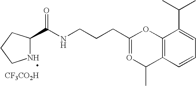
C(NCCCC1=OC(C)C2=C(O1)C(C(C)C)=CC=C2)(=O)C1NCCC1
